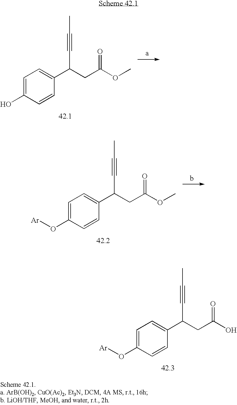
C1=C(O)C=CC(C(CC(OC)=O)C#CC)=C1.C1=C(O[Ar])C=CC(C(CC(OC)=O)C#CC)=C1.C1=C(O[Ar])C=CC(C(CC(O)=O)C#CC)=C1
